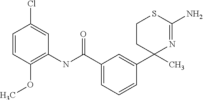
C1=CC(OC)=C(NC(C2=CC=CC(C3(C)N=C(N)SCC3)=C2)=O)C=C1Cl
